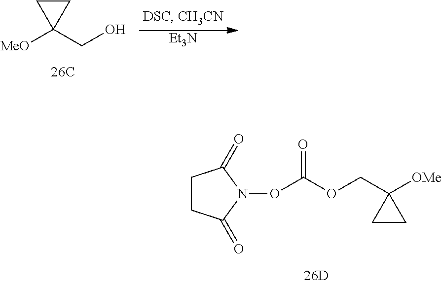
C1CC(=O)N(OC(OCC2([OMe])CC2)=O)C1=O.C1CC1([MeO])CO.[Et3N]
